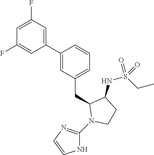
C1(C2=CC(CC3N(C4=NC=CN4)CCC3NS(CC)(=O)=O)=CC=C2)=CC(F)=CC(F)=C1
